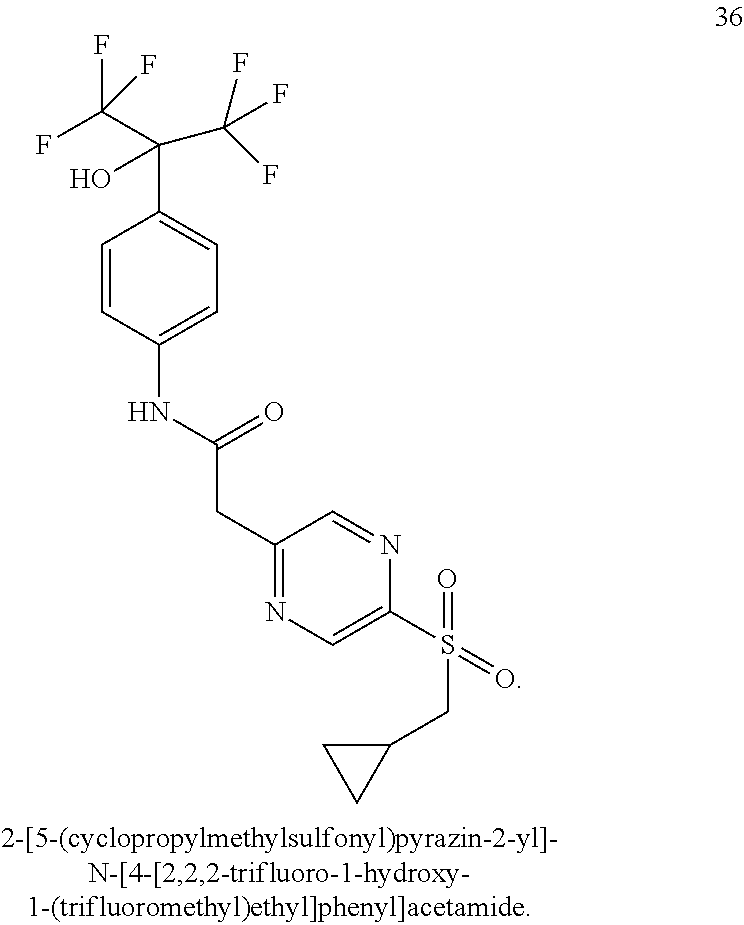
C1=CC(NC(CC2=NC=C(S(CC3CC3)(=O)=O)N=C2)=O)=CC=C1C(C(F)(F)F)(C(F)(F)F)O
